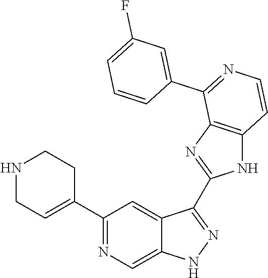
N1CC=C(C2=NC=C3C(=C2)C(C2=NC4=C(N2)C=CN=C4C2=CC(F)=CC=C2)=NN3)CC1
